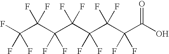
FC(C(C(C(C(C(C(C(O)=O)(F)F)(F)F)(F)F)(F)F)(F)F)(F)F)(F)F
